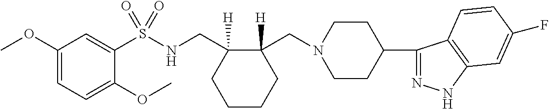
C1(OC)=CC=C(OC)C(S(NCC2([H])C(CN3CCC(C4=NNC5=C4C=CC(F)=C5)CC3)([H])CCCC2)(=O)=O)=C1
